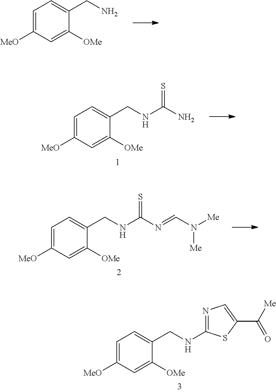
C1=C([MeO])C=C([OMe])C(CN)=C1.C1=C([MeO])C=C([OMe])C(CNC(N)=S)=C1.C1=C([MeO])C=C([OMe])C(CNC(N=CN([Me])[Me])=S)=C1.C1=C([MeO])C=C([OMe])C(CNC2=NC=C(C(=O)[Me])S2)=C1
